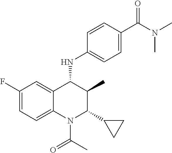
C1=CC(C(=O)N(C)C)=CC=C1NC1C(C)C(C2CC2)N(C(=O)C)C2=CC=C(F)C=C12
